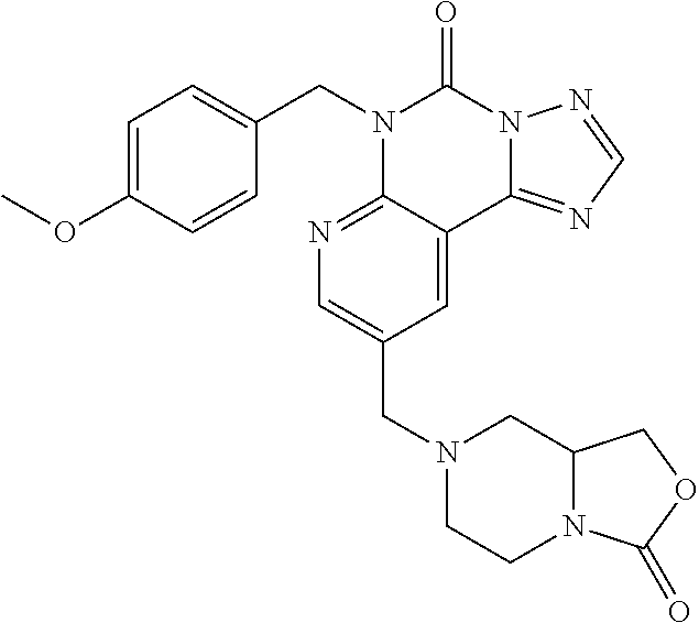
C1=C(OC)C=CC(CN2C3=NC=C(CN4CCN5C(C4)COC5=O)C=C3C3=NC=NN3C2=O)=C1
